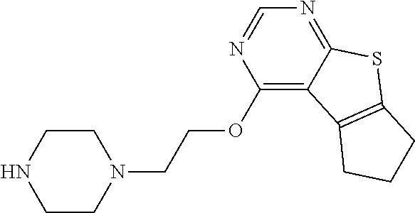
C1CNCCN1CCOC1=C2C(=NC=N1)SC1=C2CCC1
